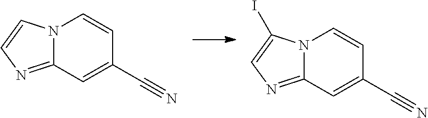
N12C(=NC=C1)C=C(C#N)C=C2.N12C(=NC=C1I)C=C(C#N)C=C2
